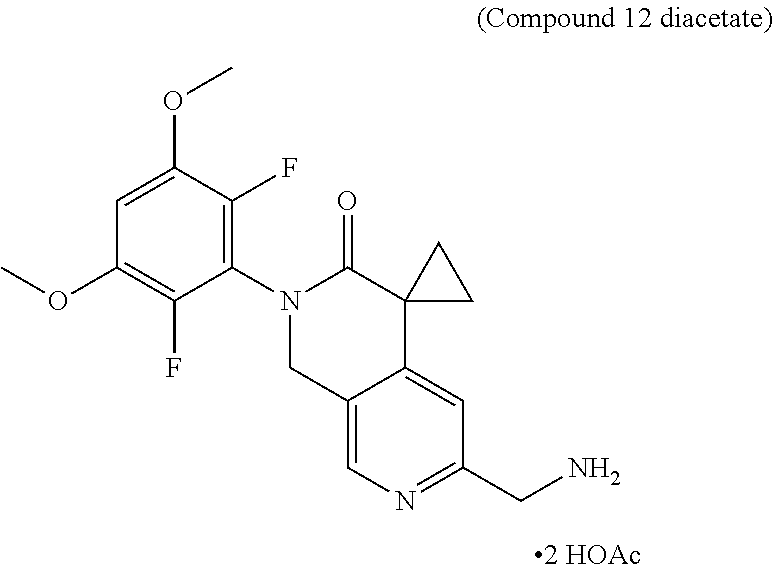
C1(N2CC3=CN=C(CN)C=C3C3(C2=O)CC3)=C(F)C(OC)=CC(OC)=C1F
